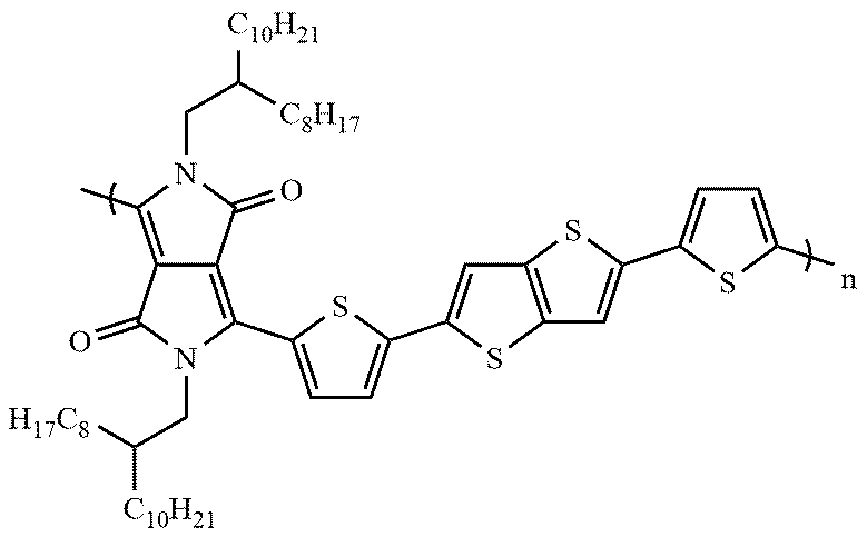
[C10H21]C([H17C8])CN1C(C2=CC=C(C3=CC4=C(S3)C=C(C3=CC=C(C)S3)S4)S2)=C2C(=C(C)N(CC([C10H21])[C8H17])C2=O)C1=O
